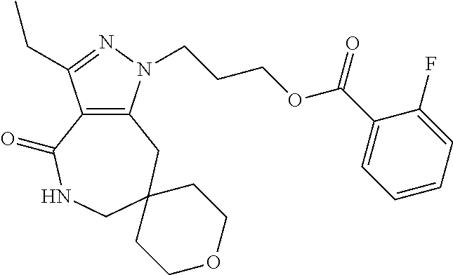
C12=C(N(CCCOC(C3=CC=CC=C3F)=O)N=C1CC)CC1(CNC2=O)CCOCC1
